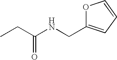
CCC(NCC1=CC=CO1)=O
